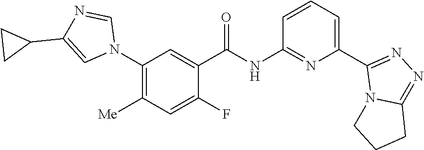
C1(N2C=NC(C3CC3)=C2)=C([Me])C=C(F)C(C(=O)NC2=NC(C3=NN=C4N3CCC4)=CC=C2)=C1
